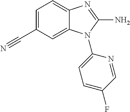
C1=C(C#N)C=C2C(=C1)N=C(N)N2C1=CC=C(F)C=N1
